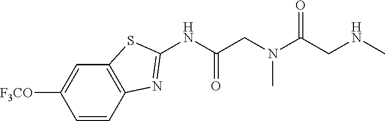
C1=CC2=C(C=C1[F3CO])SC(NC(CN(C(CNC)=O)C)=O)=N2
